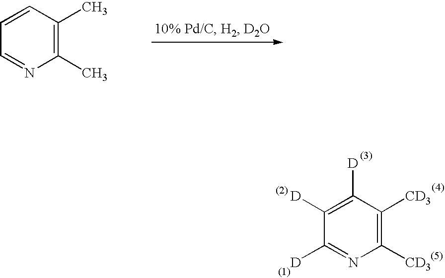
C1=CC(C)=C(C)N=C1.C1([D])=C([D])C([CD3])=C([CD3])N=C1[D]
